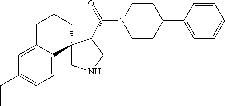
C1NCC(C(N2CCC(C3=CC=CC=C3)CC2)=O)C12C1=CC=C(CC)C=C1CCC2
